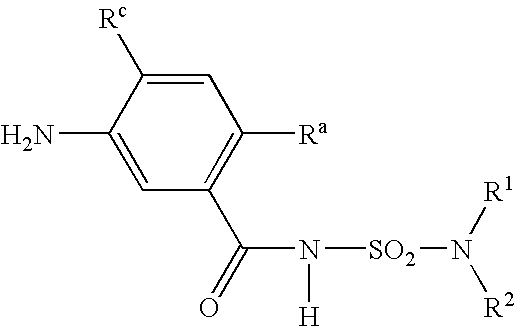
NC1=CC(C(=O)N([H])[SO2]N([R2])[R1])=C([Ra])C=C1[Rc]
